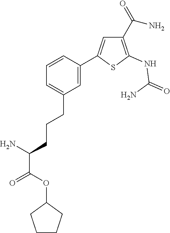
S1C(NC(N)=O)=C(C(=O)N)C=C1C1=CC(CCCC(C(=O)OC2CCCC2)N)=CC=C1
